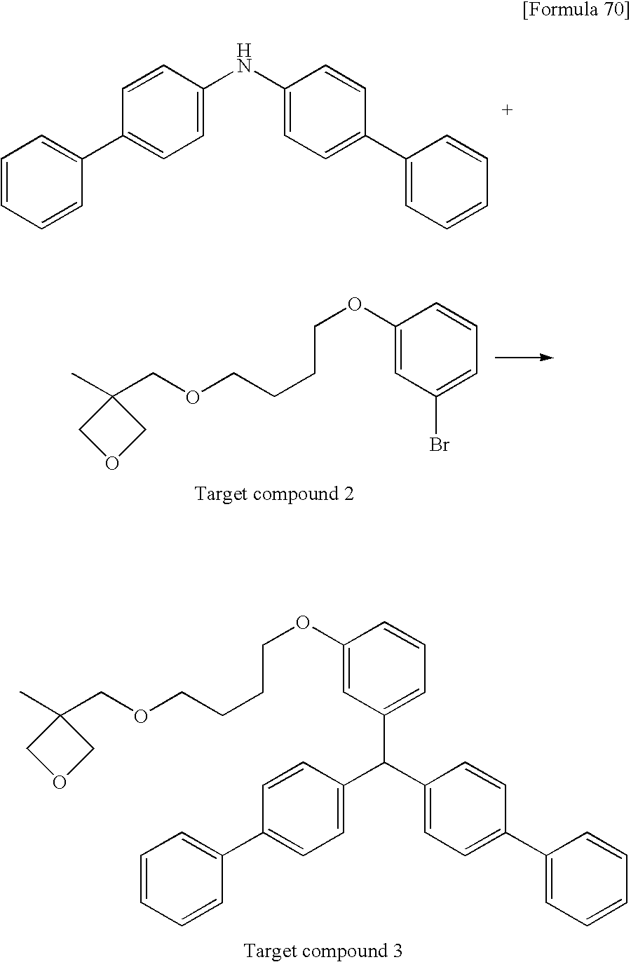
C1=CC=CC(C2=CC=C(NC3=CC=C(C4=CC=CC=C4)C=C3)C=C2)=C1.C1(OCCCCOCC2(C)COC2)=CC(Br)=CC=C1.C1(OCCCCOCC2(C)COC2)=CC(C(C2=CC=C(C3=CC=CC=C3)C=C2)C2=CC=C(C3=CC=CC=C3)C=C2)=CC=C1
